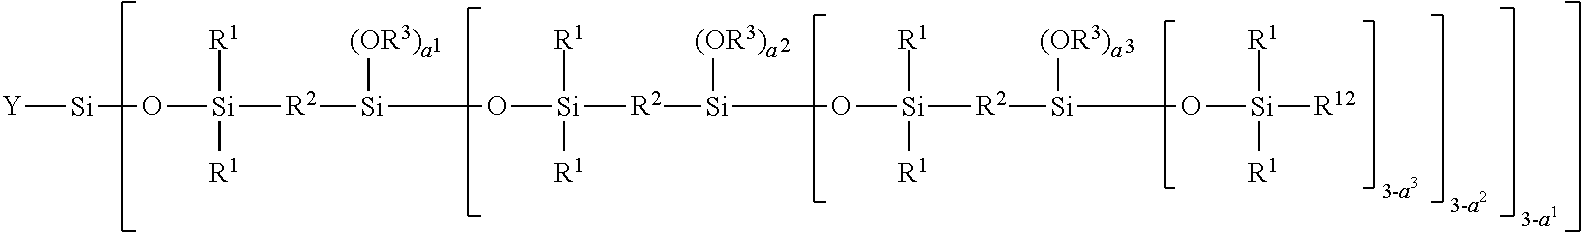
[R2]([Si](O[Si]([R12])([R1])[R1])[(OR3)a])[Si](O[Si]([R2][Si]([R1])([R1])O[Si]([R2][Si](O[Si][Y])([R1])[R1])[(OR3)a])[(OR3)a])([R1])[R1]
